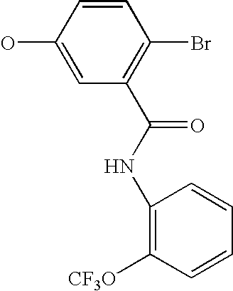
C1(O)=CC(C(NC2=C([CF3O])C=CC=C2)=O)=C(Br)C=C1
